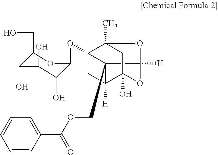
C12(OC3C(O)C(O)C(O)C(CO)O3)CC3([H])C1(COC(C1=CC=CC=C1)=O)C1([H])OC3(O)CC2(C)O1
